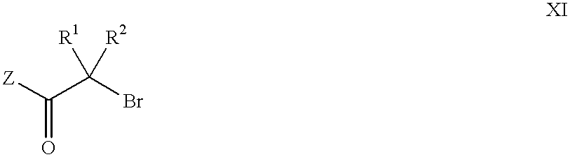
[Z]C(C(Br)([R1])[R2])=O
